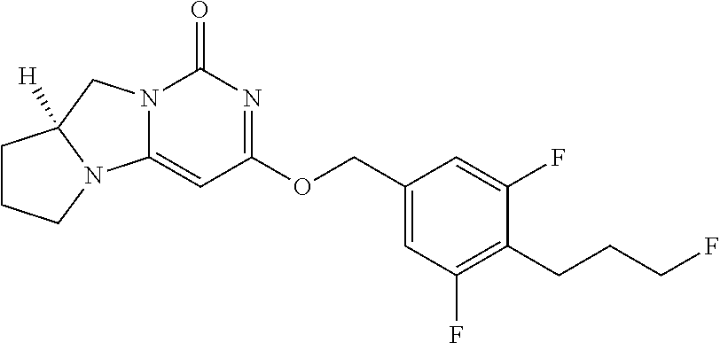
N12C(=CC(OCC3=CC(F)=C(CCCF)C(F)=C3)=NC1=O)N1C([H])(C2)CCC1
